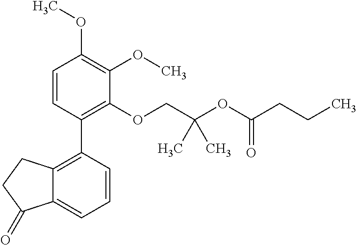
C1=CC(C2=C3C(=CC=C2)C(=O)CC3)=C(OCC(OC(CCC)=O)(C)C)C(OC)=C1OC
